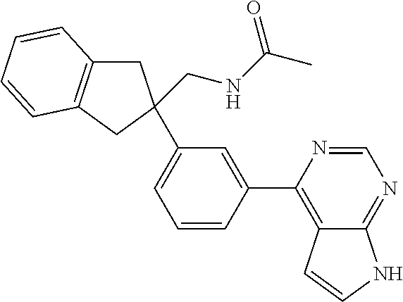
C1C2=C(CC1(CNC(C)=O)C1=CC=CC(C3=C4C(=NC=N3)NC=C4)=C1)C=CC=C2
